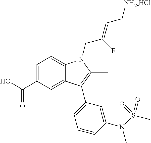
C(C1=CC=C2C(=C1)C(C1=CC=CC(N(S(C)(=O)=O)C)=C1)=C(C)N2CC(=CC[NH2HCl])F)(=O)O
